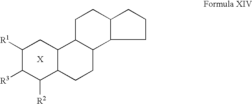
C1([R1])C([R3])C([R2])C2C(C1)C1C(CC2)C2C(CC1)CCC2
